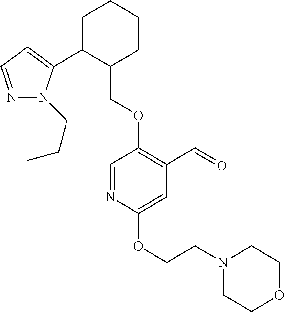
C1C(C2=CC=NN2CCC)C(COC2=C(C=O)C=C(OCCN3CCOCC3)N=C2)CCC1
